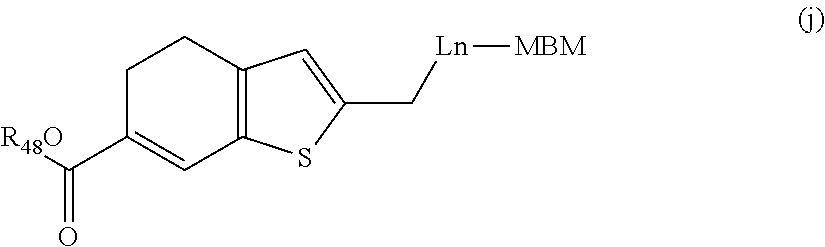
C1C(C([R48O])=O)=CC2=C(C1)C=C(C[Ln][MBM])S2
